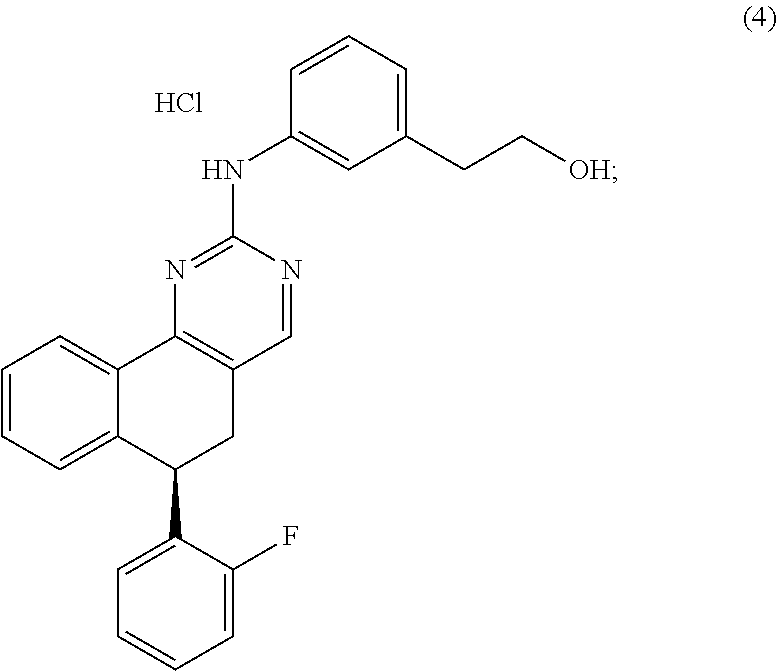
C1=CC=C2C(=C1)C1=C(CC2C2=CC=CC=C2F)C=NC(NC2=CC(CC[OH])=CC=C2)=N1.Cl
